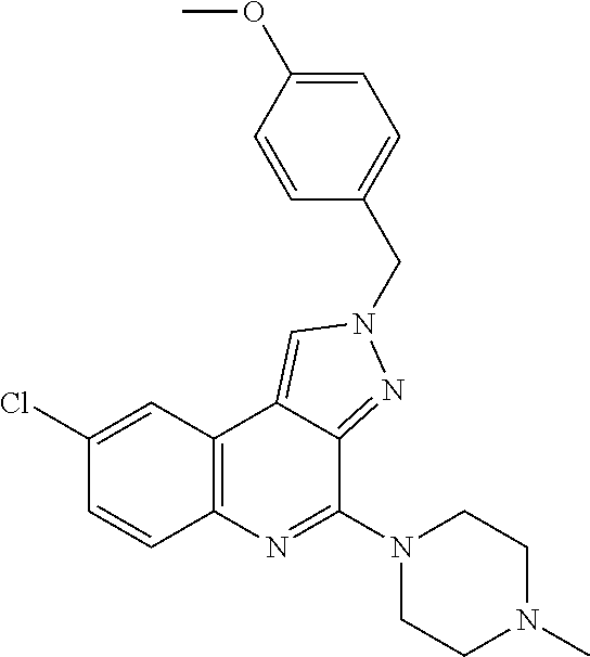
C1(Cl)=CC2=C(C=C1)N=C(N1CCN(C)CC1)C1=NN(CC3=CC=C(OC)C=C3)C=C21
